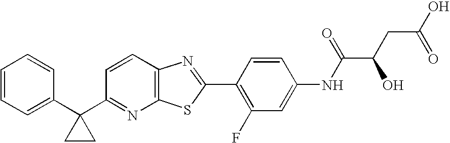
C1=CC=C(C2(C3=NC4=C(C=C3)N=C(C3=C(F)C=C(NC(C(CC(O)=O)O)=O)C=C3)S4)CC2)C=C1
